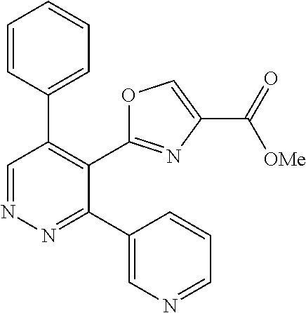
C1=CC(C2=C(C3=NC(C(=O)[OMe])=CO3)C(C3=CN=CC=C3)=NN=C2)=CC=C1
